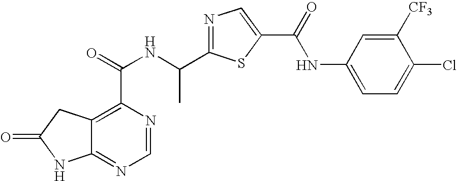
C12=NC=NC(C(NC(C3=NC=C(C(=O)NC4=CC=C(Cl)C([CF3])=C4)S3)C)=O)=C1CC(=O)N2
